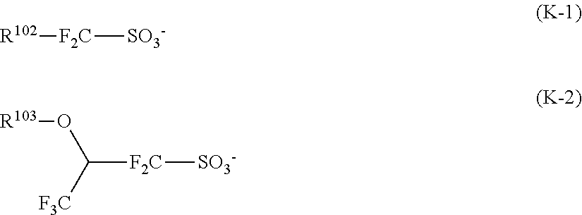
[R102][F2C][SO3-].C([F2C][SO3-])([F3C])O[R103]
